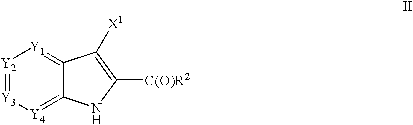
[Y4]1=C2C(=[Y1][Y2]=[Y3]1)C([X1])=C([C(O)R2])N2
